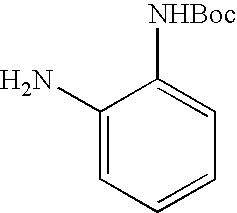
C1(N)=CC=CC=C1[NHBoc]
